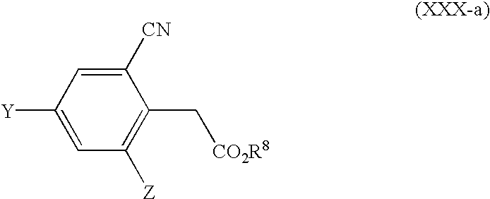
C1([CN])=CC([Y])=CC([Z])=C1C[CO2R8]
